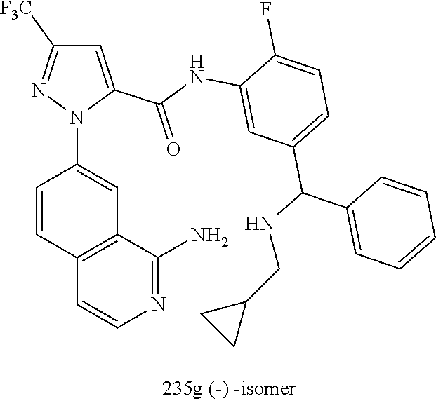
C1=CC2=C(C=C1N1C(C(=O)NC3=CC(C(NCC4CC4)C4=CC=CC=C4)=CC=C3F)=CC([F3C])=N1)C(N)=NC=C2
